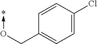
C1=CC(Cl)=CC=C1CO->*
